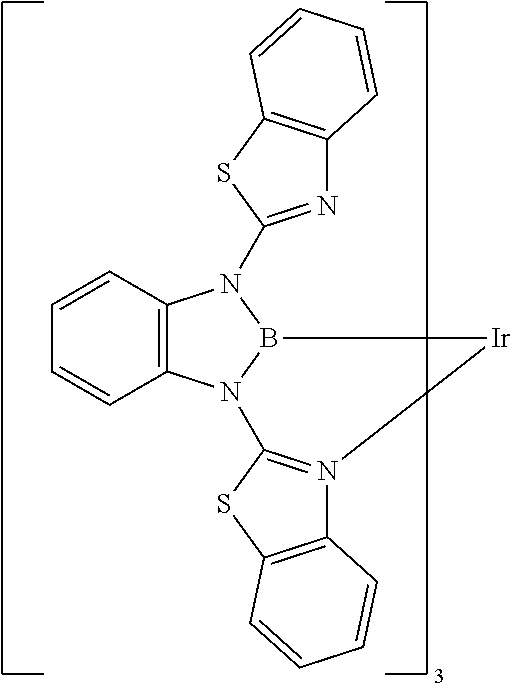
C1=CC2=C(C=C1)N1B(N2C2=NC3=C(S2)C=CC=C3)[Ir]N2=C1SC1=C2C=CC=C1
